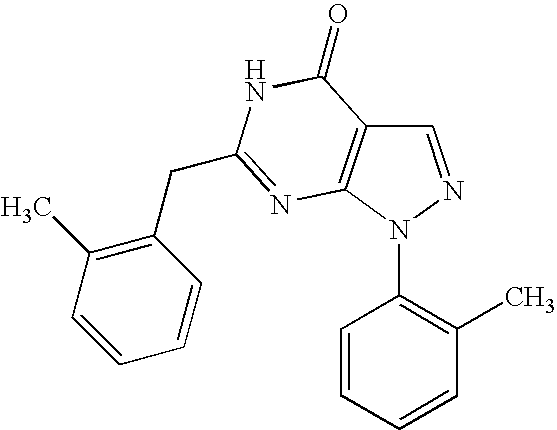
C1=NN(C2=C(C)C=CC=C2)C2=C1C(=O)NC(CC1=C(C)C=CC=C1)=N2
